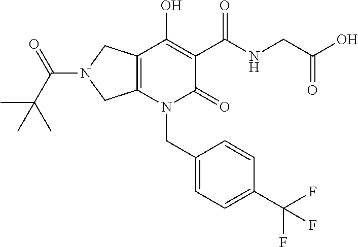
C12=C(N(CC3=CC=C(C(F)(F)F)C=C3)C(=O)C(C(NCC(O)=O)=O)=C1O)CN(C(C(C)(C)C)=O)C2
